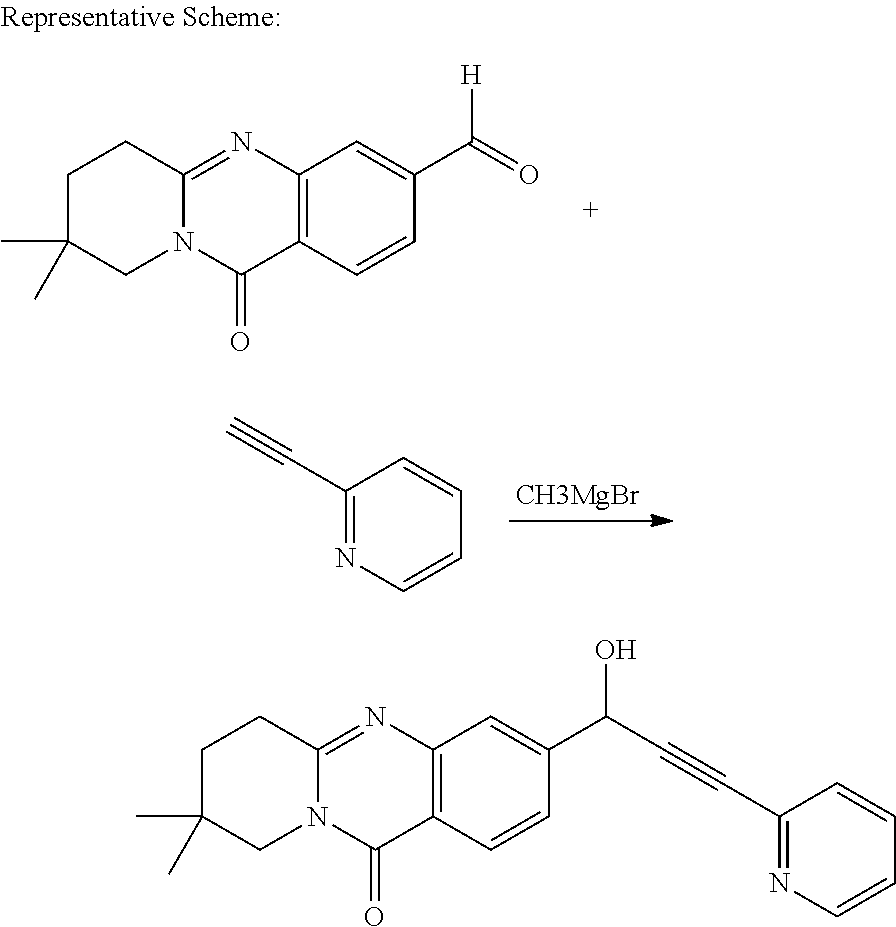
C12=C(C=CC(C(=O)[H])=C1)C(=O)N1C(=N2)CCC(C)(C)C1.C1(C#C)=NC=CC=C1.[CH3MgBr].C12=C(C=CC(C(C#CC3=NC=CC=C3)O)=C1)C(=O)N1C(=N2)CCC(C)(C)C1
